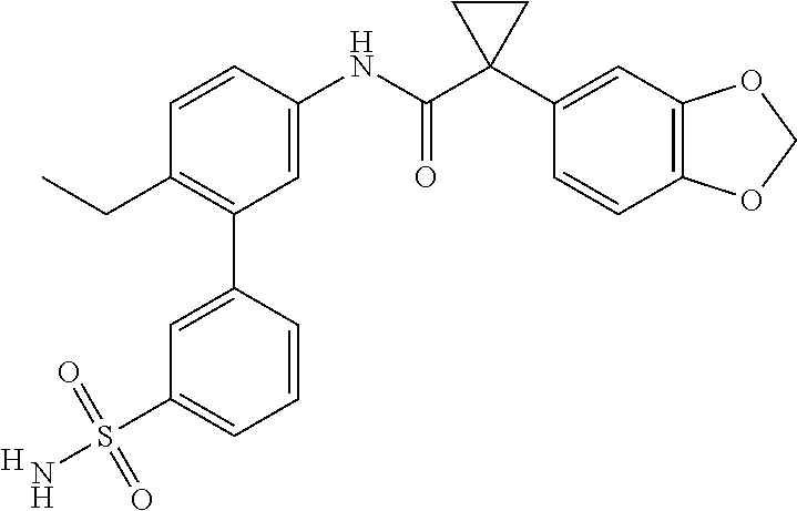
C1=C(S(=O)(=O)N)C=C(C2=C(CC)C=CC(NC(C3(C4=CC5=C(C=C4)OCO5)CC3)=O)=C2)C=C1.[H]
